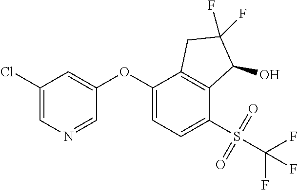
C1(Cl)=CN=CC(OC2=CC=C(S(C(F)(F)F)(=O)=O)C3=C2CC(F)(F)C3O)=C1
